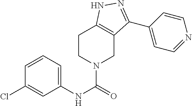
C1CN(C(=O)NC2=CC=CC(Cl)=C2)CC2=C1NN=C2C1=CC=NC=C1
